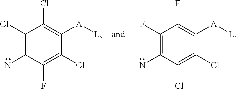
C1(Cl)=C(N)C(F)=C(Cl)C([A][L])=C1Cl.C1(F)=C(N)C(Cl)=C(Cl)C([A][L])=C1F
